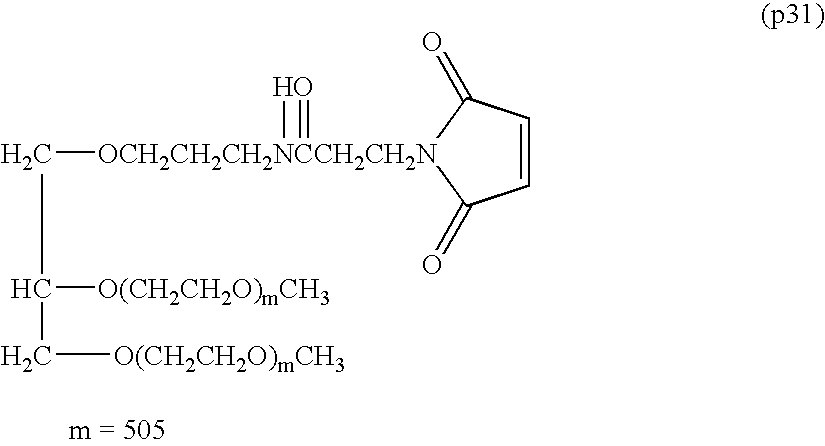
C([OCH2CH2CH2NCCH2CH2N]1([H])(=O)C(=O)C=CC1=O)C([O(CH2CH2O)mCH3])C[O(CH2CH2O)mCH3]
